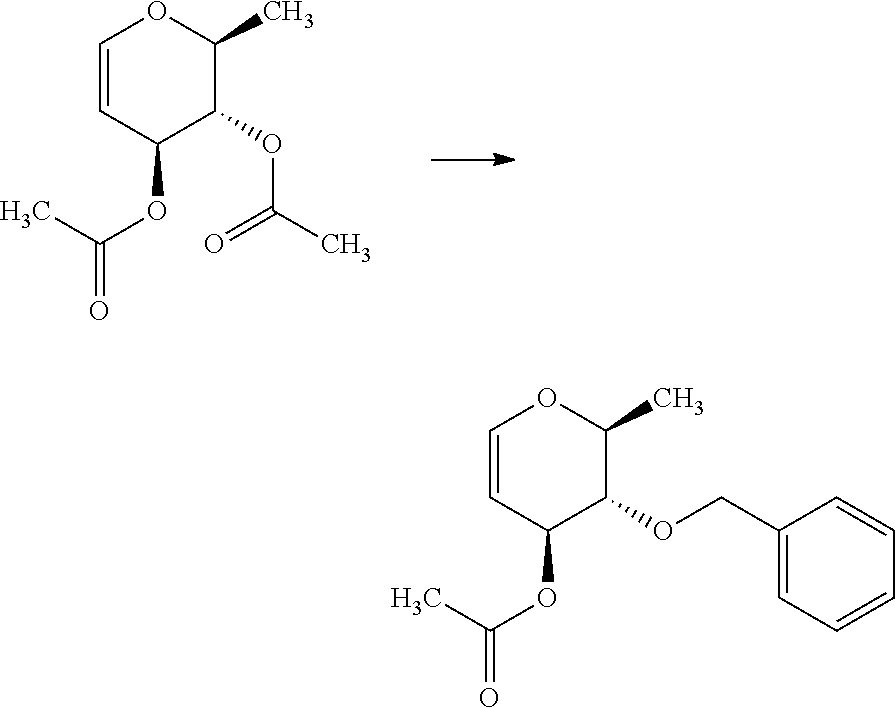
C1=CC(OC(=O)C)C(OC(C)=O)C(C)O1.C1=CC(OC(=O)C)C(OCC2=CC=CC=C2)C(C)O1
